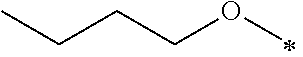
C(COC)CC
